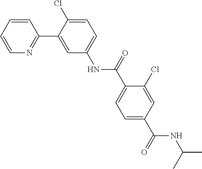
C1=CC=CN=C1C1=CC(NC(C2=CC=C(C(NC(C)C)=O)C=C2Cl)=O)=CC=C1Cl
